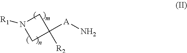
C1([A]N)([R2])CN([R1])C1
